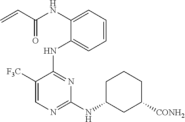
C=CC(NC1=CC=CC=C1NC1=NC(NC2CC([CONH2])CCC2)=NC=C1[F3C])=O
